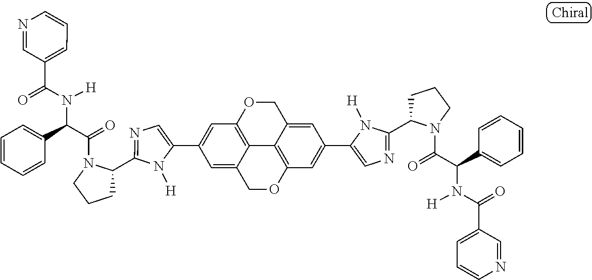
C1(C2=CC3=C4C(=C2)COC2=C4C(=CC(C4=CN=C(C5CCCN5C(=O)C(C5=CC=CC=C5)N([H])C(=O)C5=CC=CN=C5)N4[H])=C2)CO3)=CN=C(C2CCCN2C(=O)C(C2=CC=CC=C2)N([H])C(=O)C2=CC=CN=C2)N1[H]
